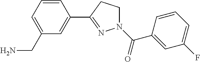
C1=CC=C(CN)C=C1C1=NN(C(=O)C2=CC(F)=CC=C2)CC1
